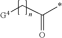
[G4]CC(*)=O
